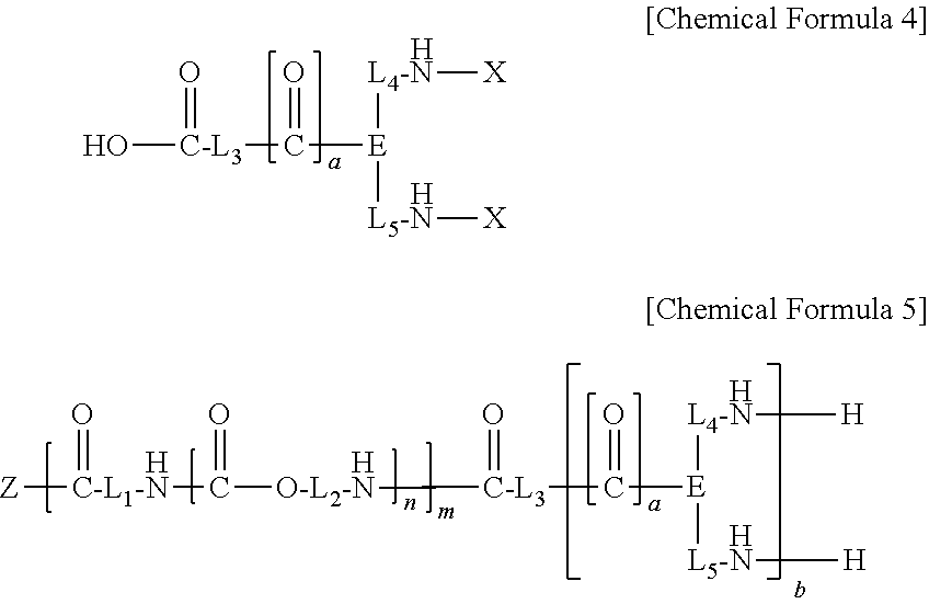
[C-L3](=O)(C([E]([L4-N][X])[L5-N][X])=O)O.[H].[H].[H].[H].[Z][C-L1-N](C([O-L2-N][C-L3](=O)C([E]([L4-N][H])[L5-N][H])=O)=O)=O.[H].[H]
